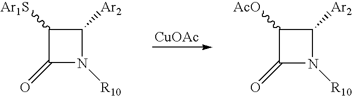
C1([Ar1S])C(=O)N([R10])C1[Ar2].[CuOAc].C1([AcO])C(=O)N([R10])C1[Ar2]
